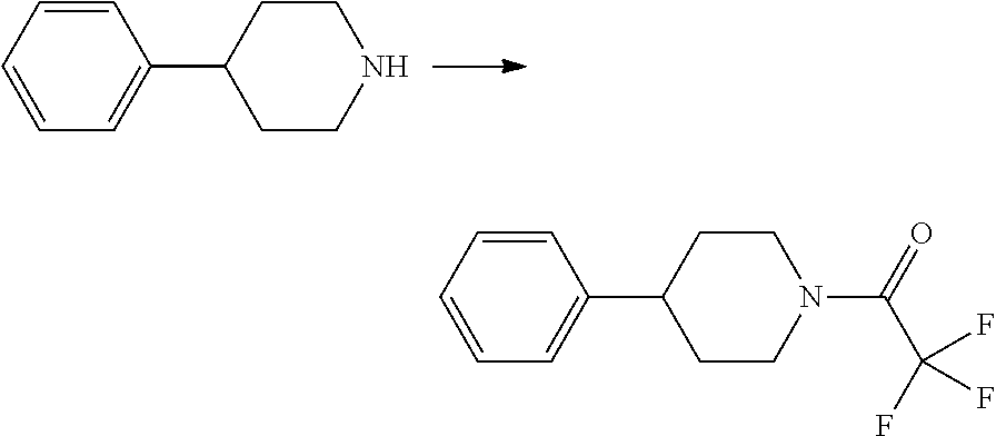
C1=CC=CC=C1C1CCNCC1.C1=CC=CC=C1C1CCN(C(=O)C(F)(F)F)CC1
